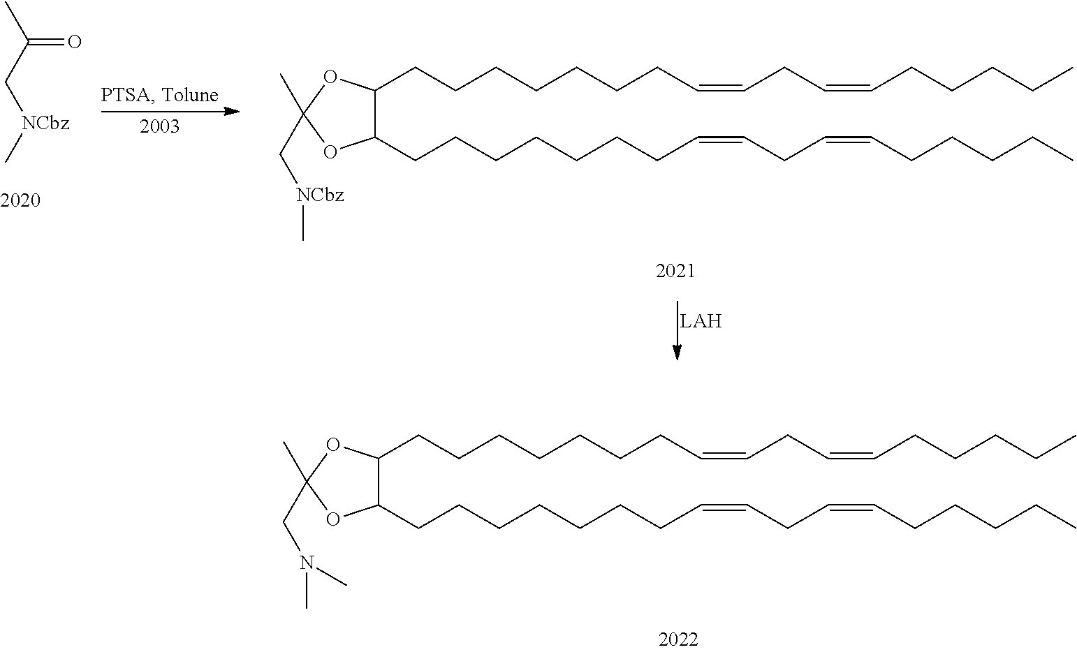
C1(CCCCCCCC=CCC=CCCCCC)C(CCCCCCCC=CCC=CCCCCC)OC(C)(CN(C)C)O1.CC(C[NCbz]C)=O.C1(CCCCCCCC=CCC=CCCCCC)C(CCCCCCCC=CCC=CCCCCC)OC(C)(C[NCbz]C)O1
